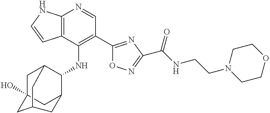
C12=C(C(NC3C4CC5(O)CC3CC(C5)C4)=C(C3=NC(C(NCCN4CCOCC4)=O)=NO3)C=N1)C=CN2
